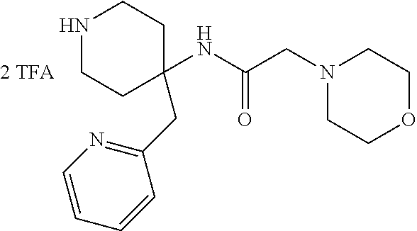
N(C(CN1CCOCC1)=O)C1(CC2=NC=CC=C2)CCNCC1
